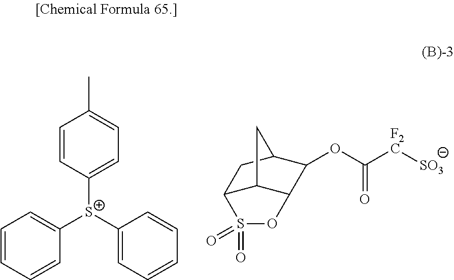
C1=CC=CC([S+](C2=CC=CC=C2)C2=CC=C(C)C=C2)=C1.C12C3C(C(OC([F2C][SO3])=O)C(C1)C3)OS2(=O)=O
